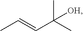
CC=CC(C)([OH])C
